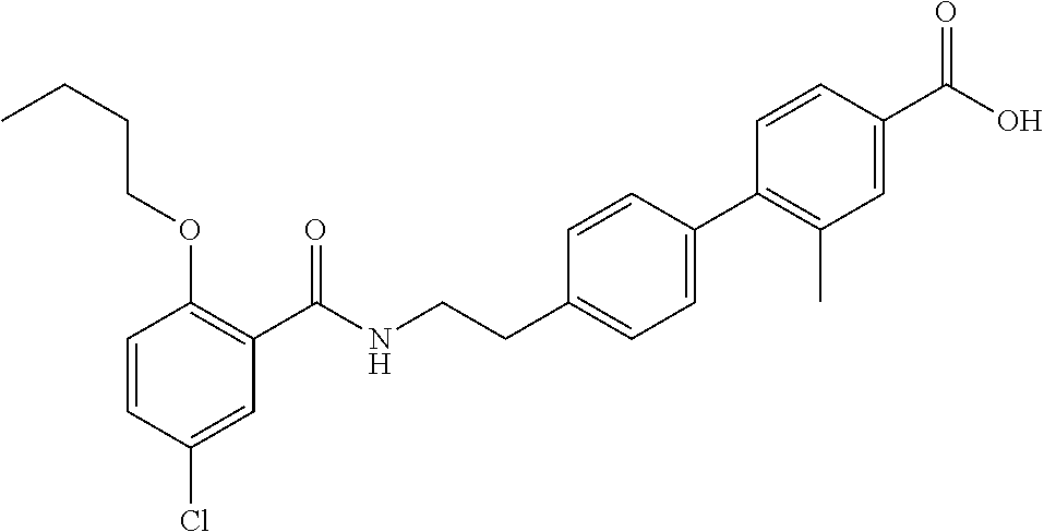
C1=CC(Cl)=CC(C(NCCC2=CC=C(C3=C(C)C=C(C(O)=O)C=C3)C=C2)=O)=C1OCCCC
